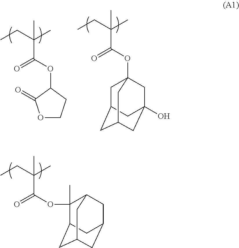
CCC(C)(C(OC1(C)C2CC3CC(CC1C3)C2)=O)C.CCC(C)(C(OC1C(=O)OCC1)=O)C.CCC(C)(C(OC12CC3CC(CC(O)(C1)C3)C2)=O)C
